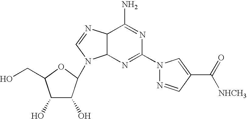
C1(O)C(O)C(N2C3C(C(N)=NC(N4N=CC(C(=O)[NHCH3])=C4)=N3)N=C2)OC1CO
